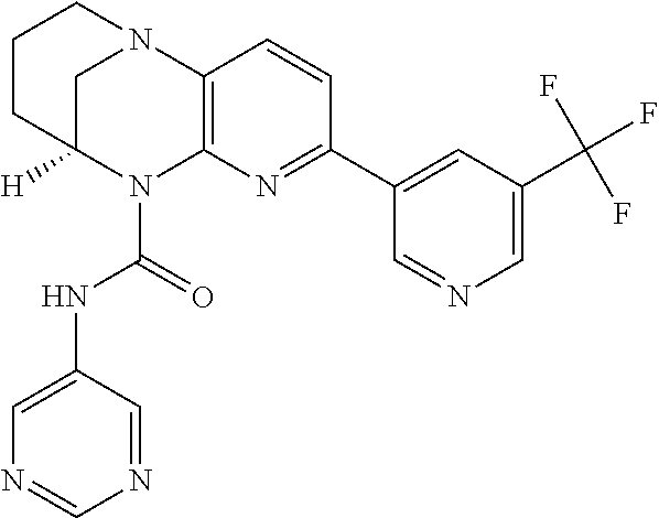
C1C2([H])N(C(=O)NC3=CN=CN=C3)C3=C(N1CCC2)C=CC(C1=CC(C(F)(F)F)=CN=C1)=N3
